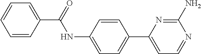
C1=CC(C(=O)NC2=CC=C(C3=CC=NC(N)=N3)C=C2)=CC=C1
